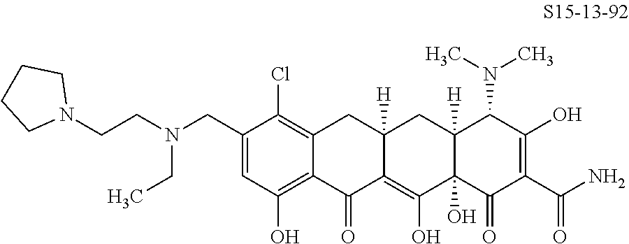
C12=C(Cl)C(CN(CCN3CCCC3)CC)=CC(O)=C1C(=O)C1=C(O)C3(O)C([H])(CC1([H])C2)C(N(C)C)C(O)=C(C(N)=O)C3=O
